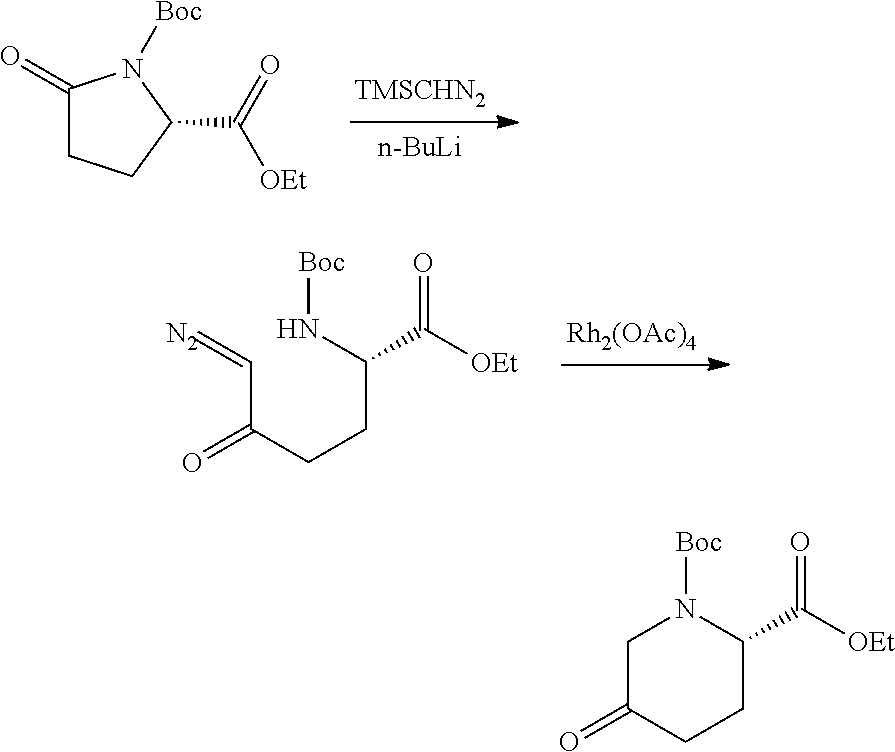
[n-BuLi].C1(=O)CCC(C([OEt])=O)N1[Boc].C(C(CCC(N[Boc])C(=O)[OEt])=O)=[N2].[Rh2(OAc)4].C1C(=O)CCC(C(=O)[OEt])N1[Boc]
